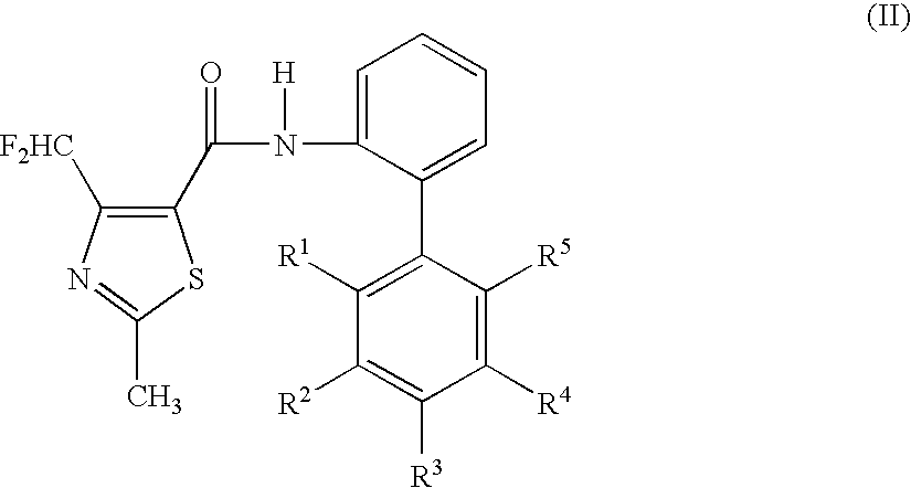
C1(C(N(C2=CC=CC=C2C2=C([R1])C([R2])=C([R3])C([R4])=C2[R5])[H])=O)=C([F2HC])N=C(C)S1
